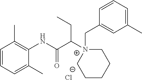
C1=CC=C(C)C(NC(C([N+]2(CC3=CC(C)=CC=C3)CCCCC2)CC)=O)=C1C.[Cl-]
